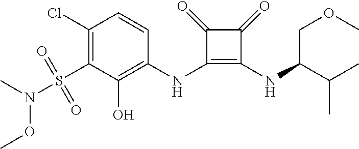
C1(Cl)=C(S(N(C)OC)(=O)=O)C(O)=C(NC2=C(NC(COC)C(C)C)C(=O)C2=O)C=C1
